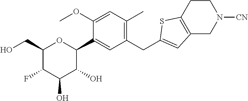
C1(CO)OC(C2=CC(CC3=CC4=C(S3)CCN([CN])C4)=C(C)C=C2OC)C(O)C(O)C1F
